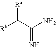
[Rb]C(C(N)=N)[Ra]
